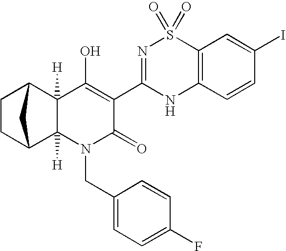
C1CC2C3([H])C([H])(C1C2)C(O)=C(C1=NS(=O)(=O)C2=C(N1)C=CC(I)=C2)C(=O)N3CC1=CC=C(F)C=C1
